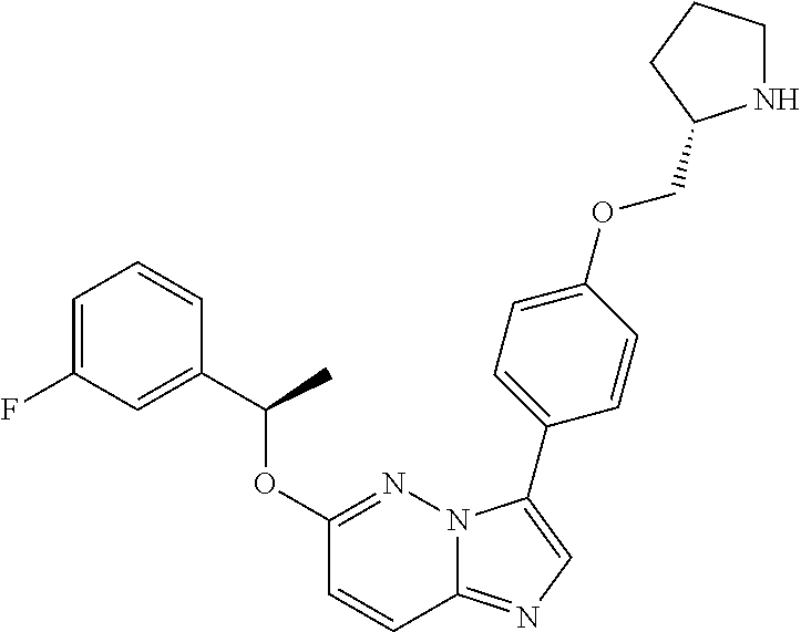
C1(OC(C2=CC(F)=CC=C2)C)=NN2C(=NC=C2C2=CC=C(OCC3NCCC3)C=C2)C=C1
